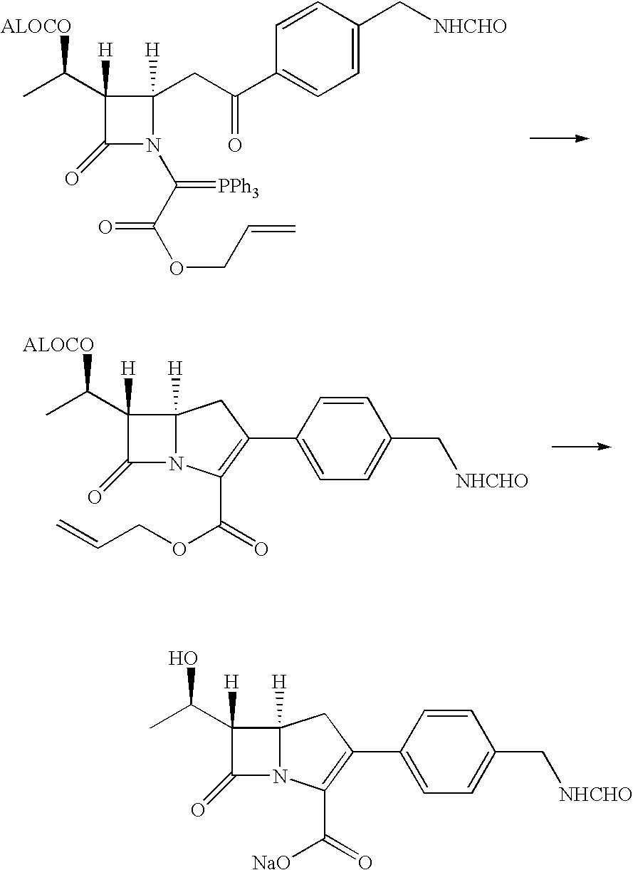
C1([H])(C([ALOCO])C)C(=O)N(C(C(=O)OCC=C)=[PPh3])C1([H])CC(=O)C1=CC=C(C[NHCHO])C=C1.C1(=O)N2C([H])(CC(C3=CC=C(C[NHCHO])C=C3)=C2C(OCC=C)=O)C1([H])C([ALOCO])C.C1(=O)N2C([H])(CC(C3=CC=C(C[NHCHO])C=C3)=C2C([NaO])=O)C1([H])C(O)C
